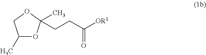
C1(C)OC(CCC([OR1])=O)(C)OC1
